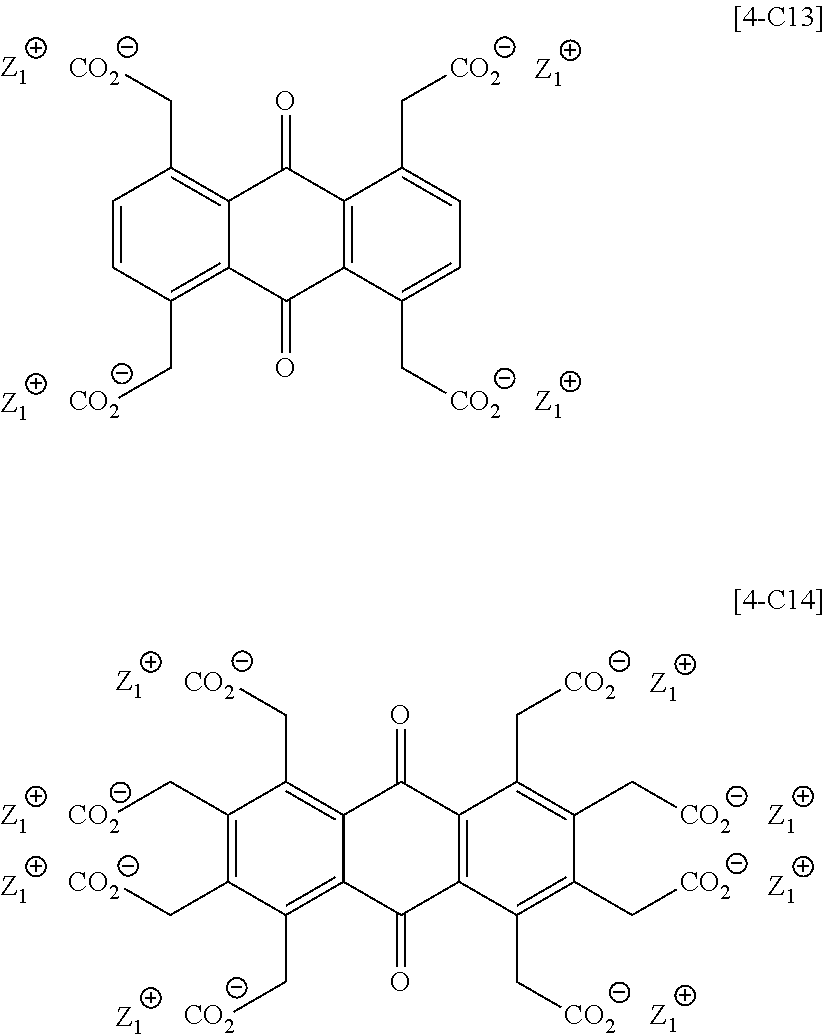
C1=CC(C[CO2])=C2C(=C1C[CO2])C(=O)C1=C(C2=O)C(C[CO2])=CC=C1C[CO2].[Z1].[Z1].[Z1].[Z1].C1(C[CO2])=C(C[CO2])C(C[CO2])=C2C(=C1C[CO2])C(=O)C1=C(C2=O)C(C[CO2])=C(C[CO2])C(C[CO2])=C1C[CO2].[Z1].[Z1].[Z1].[Z1].[Z1].[Z1].[Z1].[Z1]
